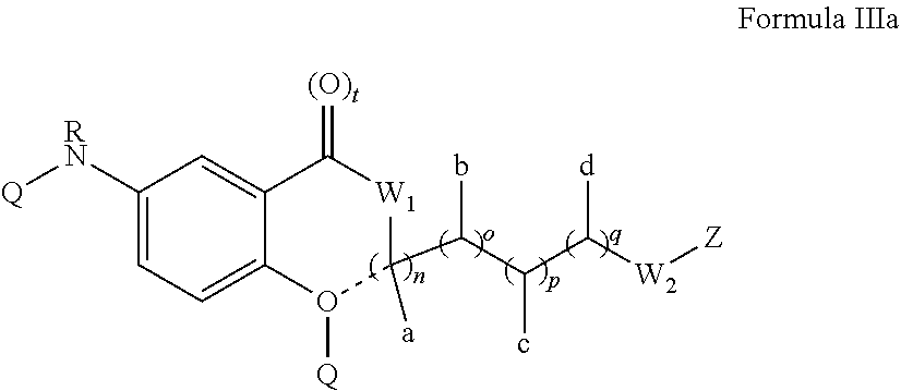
C1([RN][Q])=CC=C2C(=C1)C(=[(O)t])[W1]C(C(b)C(c)C([d])[W2][Z])([a])O2[Q]
